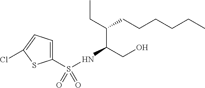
C1(S(=O)(=O)NC(CO)C(CC)CCCCCC)=CC=C(Cl)S1
